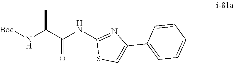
C1=CC=CC=C1C1=CSC(NC(=O)C(N[Boc])C)=N1
